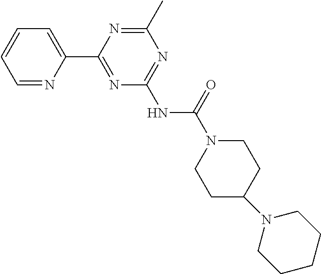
C1=NC(C2=NC(NC(N3CCC(N4CCCCC4)CC3)=O)=NC(C)=N2)=CC=C1
